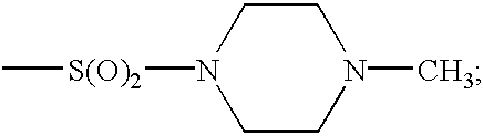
C1CN(C)CCN1[S(O)2]C
